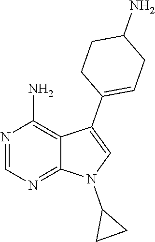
N1=CN=C2C(=C1N)C(C1=CCC(N)CC1)=CN2C1CC1
